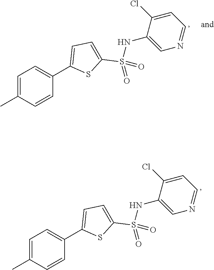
C1(C)=CC=C(C2=CC=C(S(NC3=CN=CC=C3Cl)(=O)=O)S2)C=C1.C1(C)=CC=C(C2=CC=C(S(NC3=CN=CC=C3Cl)(=O)=O)S2)C=C1
